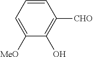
C1=CC=C([MeO])C(O)=C1[CHO]
